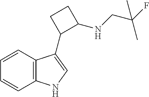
C1=CC2=C(C=C1)NC=C2C1C(NCC(F)(C)C)CC1
